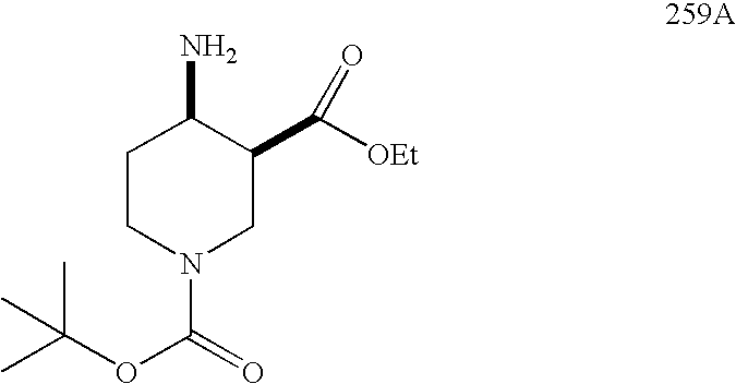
C1CN(C(OC(C)(C)C)=O)CC(C([OEt])=O)C1N
